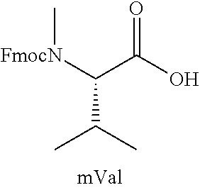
O=C(O)C([FmocN]C)C(C)C
